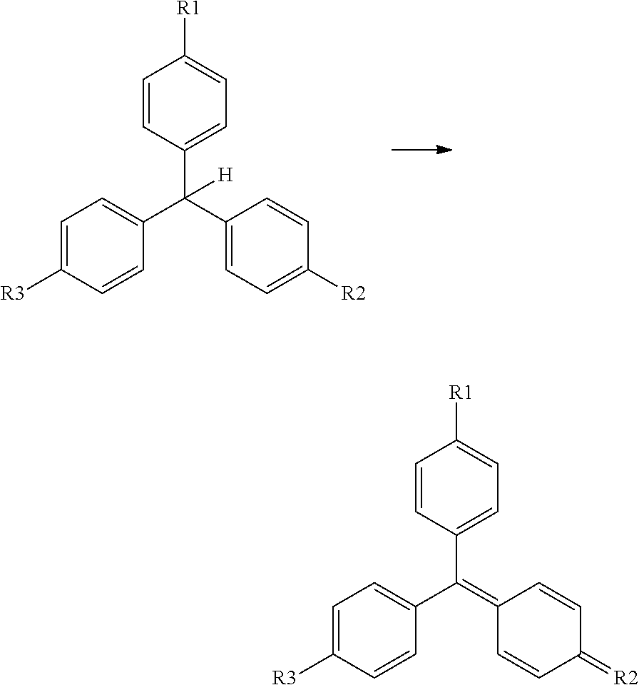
C1=C([R3])C=CC(C(C2=CC=C([R2])C=C2)(C2=CC=C([R1])C=C2)[H])=C1.C1=C([R3])C=CC(C(=C2C=CC(=[R2])C=C2)C2=CC=C([R1])C=C2)=C1
